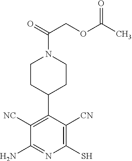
O=C(COC(C)=O)N1CCC(C2=C([NC])C(N)=NC(S)=C2[CN])CC1
